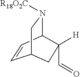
C1=CC2N([R18O2C])CC1CC2([H])C=O
